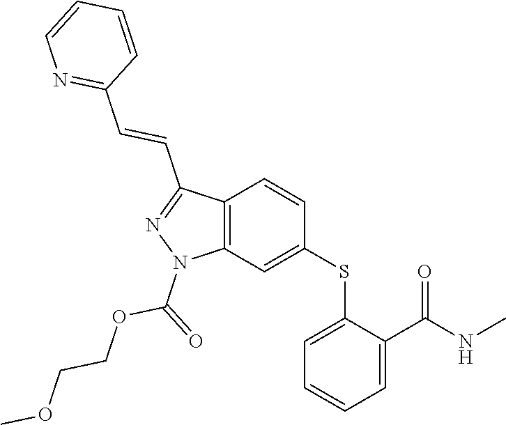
C1(SC2=CC3=C(C=C2)C(C=CC2=NC=CC=C2)=NN3C(=O)OCCOC)=CC=CC=C1C(NC)=O
